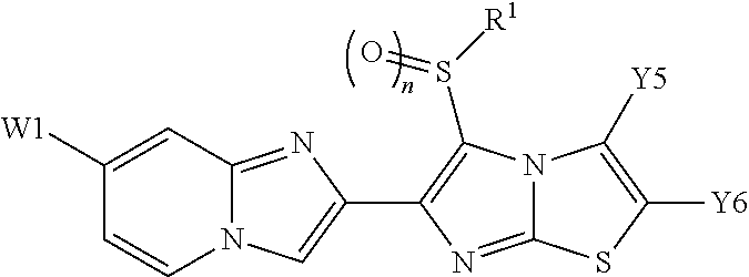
C1([W1])=CC2=NC(C3=C(S([R1])=O)N4C(=N3)SC([Y6])=C4[Y5])=CN2C=C1
